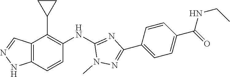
C12=C(C=CC(NC3=NC(C4=CC=C(C(NCC)=O)C=C4)=NN3C)=C1C1CC1)NN=C2
